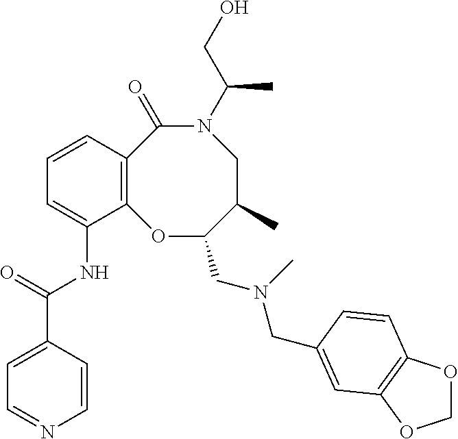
C12=C(C=CC=C1NC(C1=CC=NC=C1)=O)C(=O)N(C(CO)C)CC(C)C(CN(CC1=CC3=C(OCO3)C=C1)C)O2
